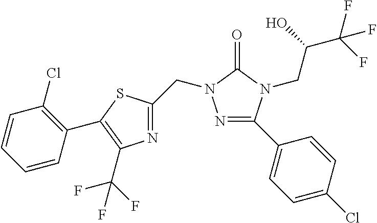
N1=C(C2=CC=C(Cl)C=C2)N(CC(C(F)(F)F)O)C(=O)N1CC1=NC(C(F)(F)F)=C(C2=C(Cl)C=CC=C2)S1
